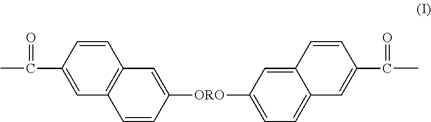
C1=CC(C(C)=O)=CC2=C1C=C([ORO]C1=CC=C3C(=C1)C=CC(C(C)=O)=C3)C=C2
